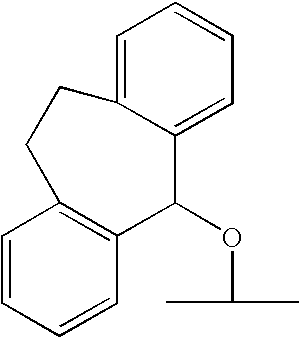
C1=C2C(=CC=C1)C(OC(C)C)C1=C(C=CC=C1)CC2
